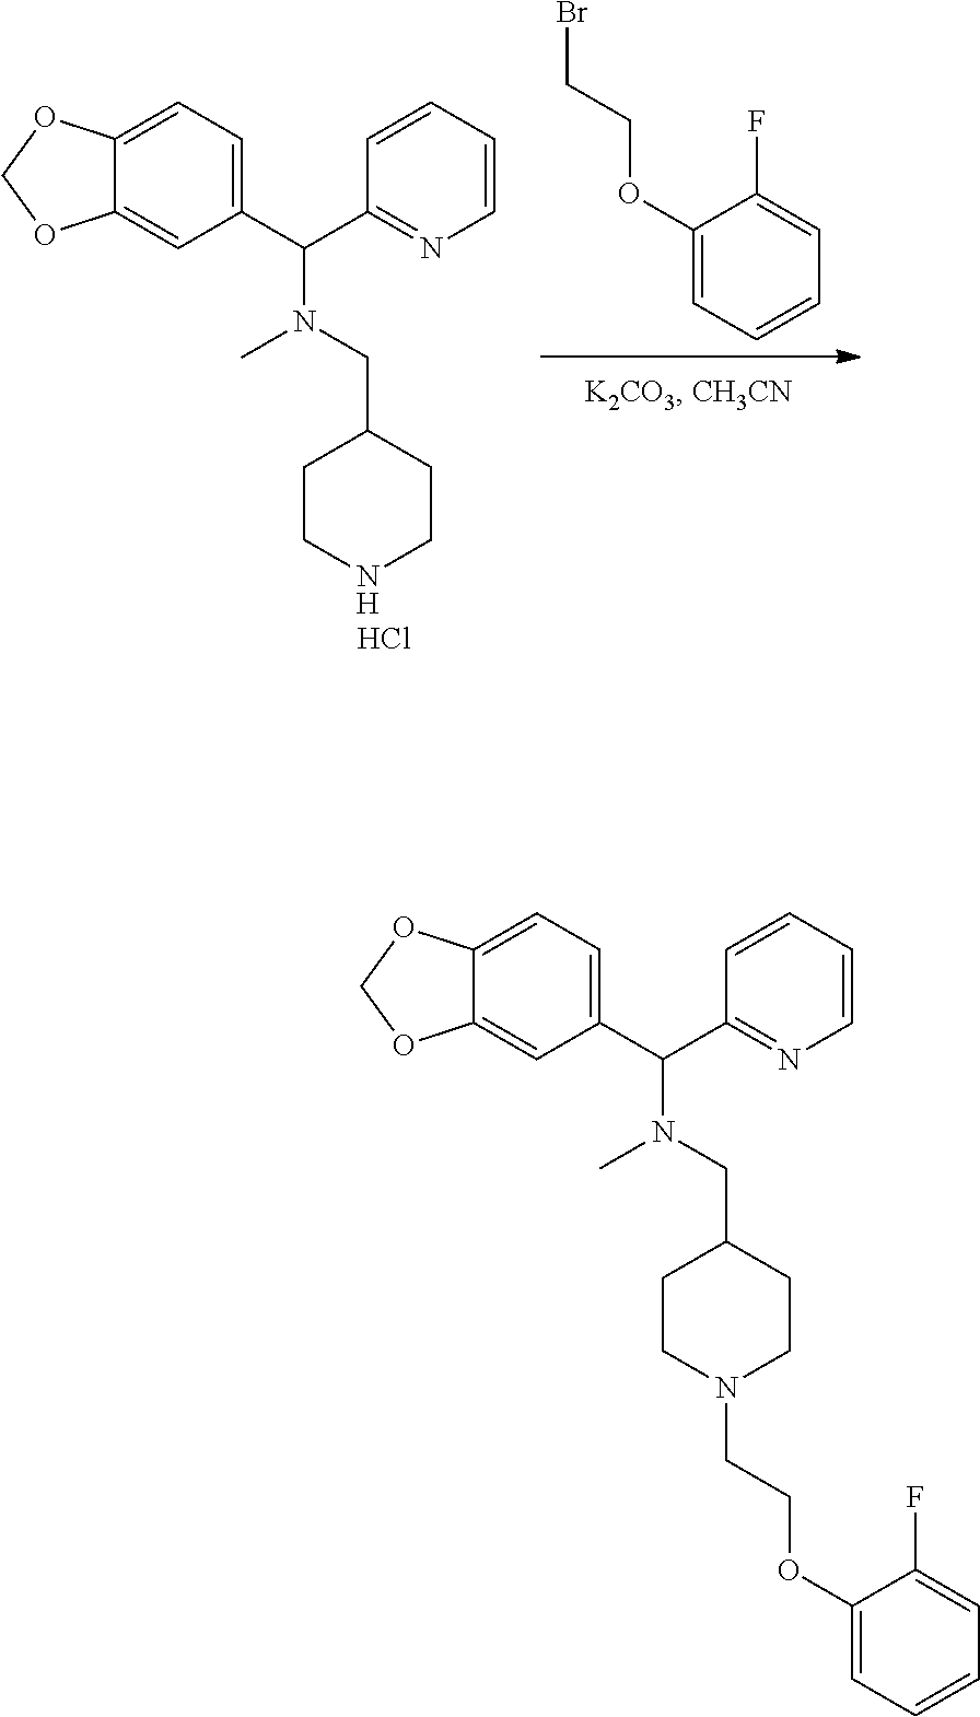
C1(OCCBr)=CC=CC=C1F.C12=CC(C(C3=NC=CC=C3)N(C)CC3CCNCC3)=CC=C1OCO2.Cl.C12=CC(C(C3=NC=CC=C3)N(C)CC3CCN(CCOC4=CC=CC=C4F)CC3)=CC=C1OCO2
